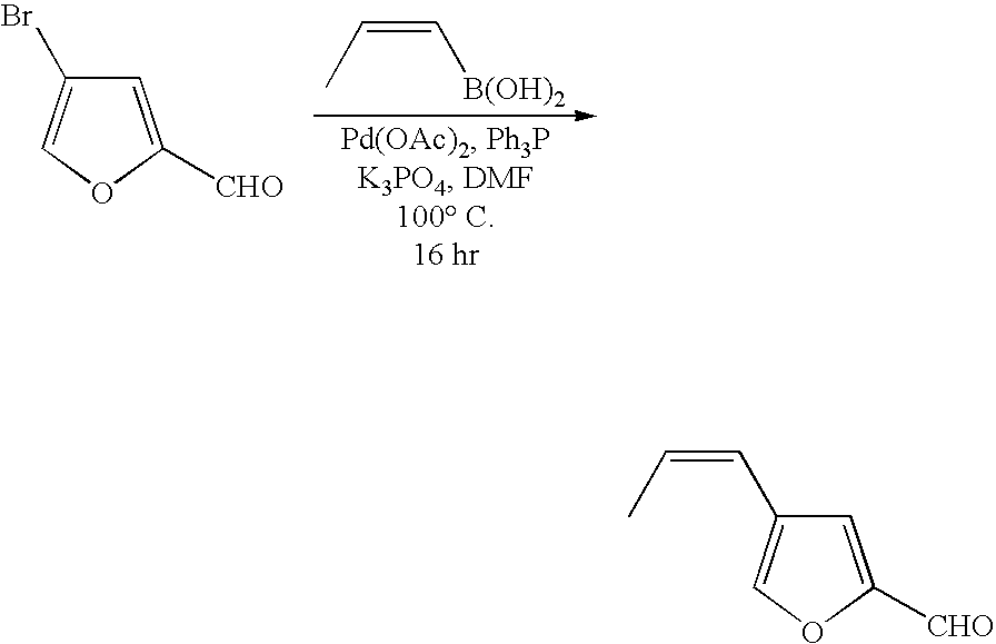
CC=C[B(OH)2].C1=C([CHO])OC=C1Br.C(=CC1=COC([CHO])=C1)C
